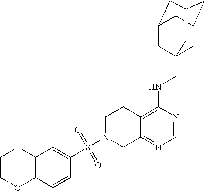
C12=C(NCC34CC5CC(CC(C3)C5)C4)N=CN=C1CN(S(=O)(=O)C1=CC3=C(C=C1)OCCO3)CC2
